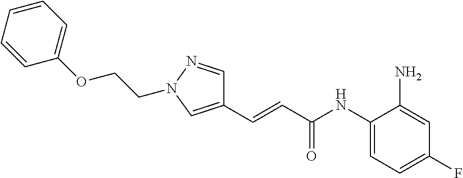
C1(C=CC(NC2=CC=C(F)C=C2N)=O)=CN(CCOC2=CC=CC=C2)N=C1
